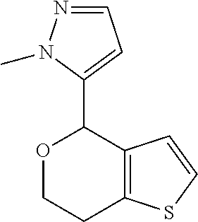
C12=C(C=CS1)C(C1=CC=NN1C)OCC2
